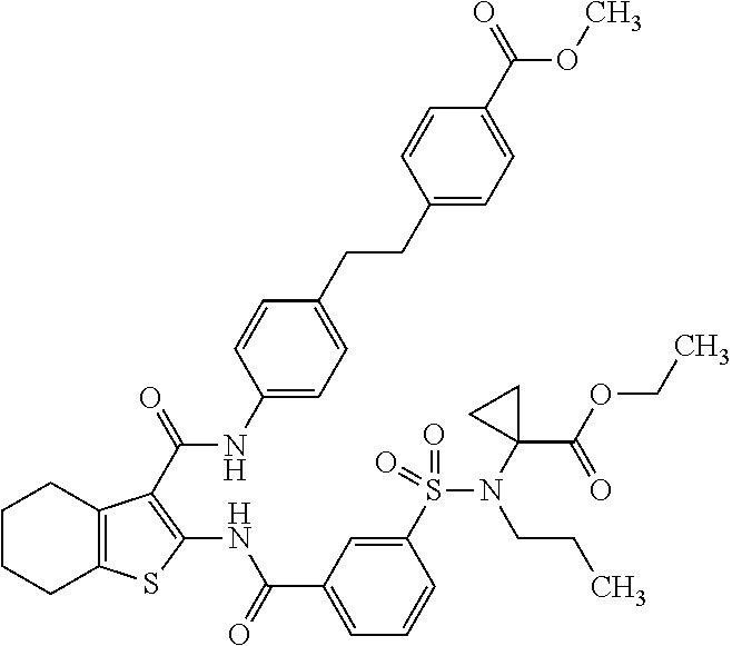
C1(CCC2=CC=C(NC(=O)C3=C(NC(C4=CC=CC(S(N(C5(C(OCC)=O)CC5)CCC)(=O)=O)=C4)=O)SC4=C3CCCC4)C=C2)=CC=C(C(=O)OC)C=C1
